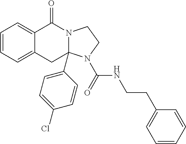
C1=CC=C2C(=C1)C(=O)N1CCN(C(NCCC3=CC=CC=C3)=O)C1(C1=CC=C(Cl)C=C1)C2
